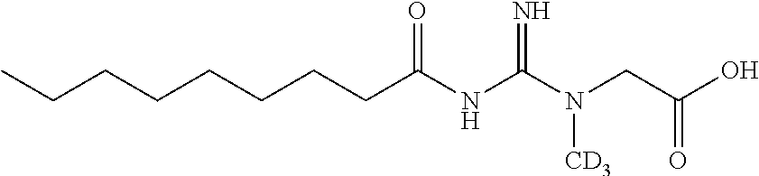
CCCCCCCCC(NC(N(CC(O)=O)[CD3])=N)=O
